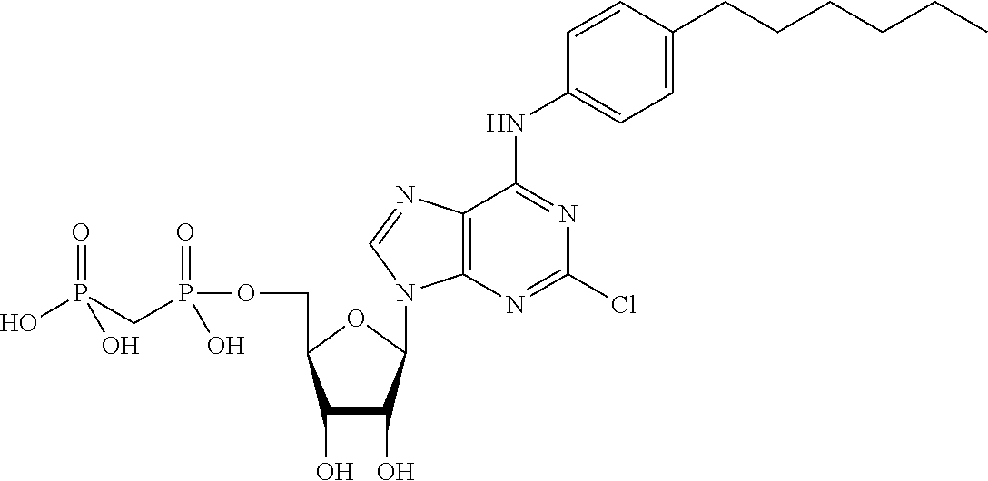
C1(O)C(O)C(N2C3=C(C(NC4=CC=C(CCCCCC)C=C4)=NC(Cl)=N3)N=C2)OC1COP(CP(=O)(O)O)(=O)O
